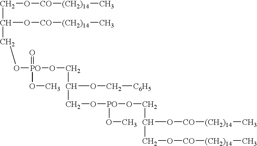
C(O[CO][(CH2)14]C)C(O[CO][(CH2)14]C)CO[PO](=O)(OC)OCC(CO[PO](OCC(CO[CO][(CH2)14]C)O[CO][(CH2)14]C)OC)OC[C6H5]
